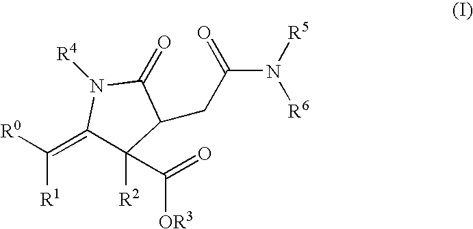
C([R1])(=C1C([R2])(C(=O)[OR3])C(CC(N([R5])[R6])=O)C(=O)N1[R4])[R0]
